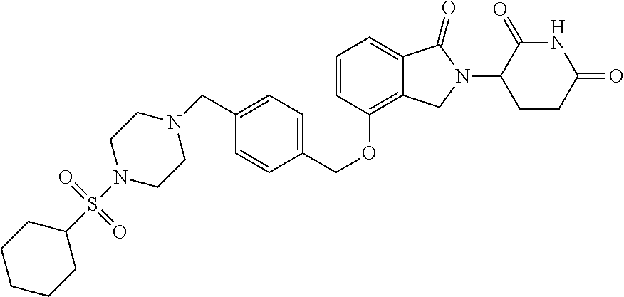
C1(CN2CCN(S(=O)(=O)C3CCCCC3)CC2)=CC=C(COC2=C3C(=CC=C2)C(=O)N(C2CCC(=O)NC2=O)C3)C=C1
